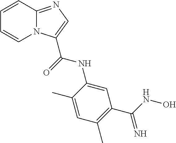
C1=CN2C(=NC=C2C(=O)NC2=CC(C(NO)=N)=C(C)C=C2C)C=C1
